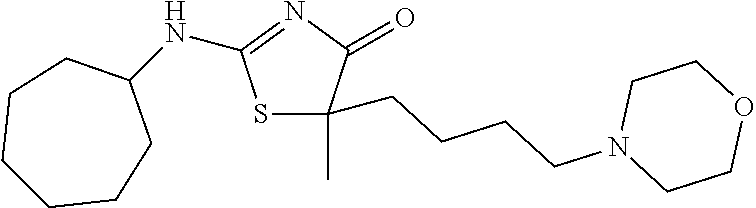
S1C(C)(CCCCN2CCOCC2)C(=O)N=C1NC1CCCCCC1
